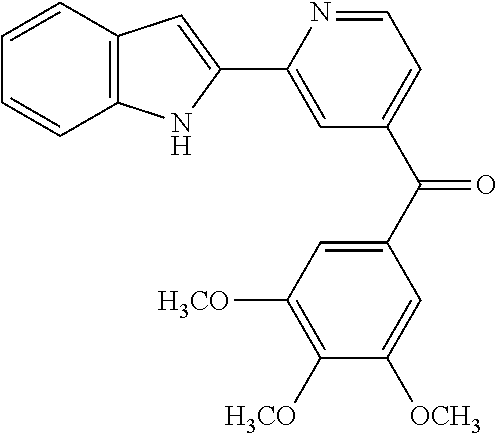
C(C1=CC([H3CO])=C([H3CO])C([OCH3])=C1)(=O)C1=CC=NC(C2=CC3=C(N2)C=CC=C3)=C1
